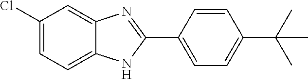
C1(Cl)=CC=C2C(=C1)N=C(C1=CC=C(C(C)(C)C)C=C1)N2
